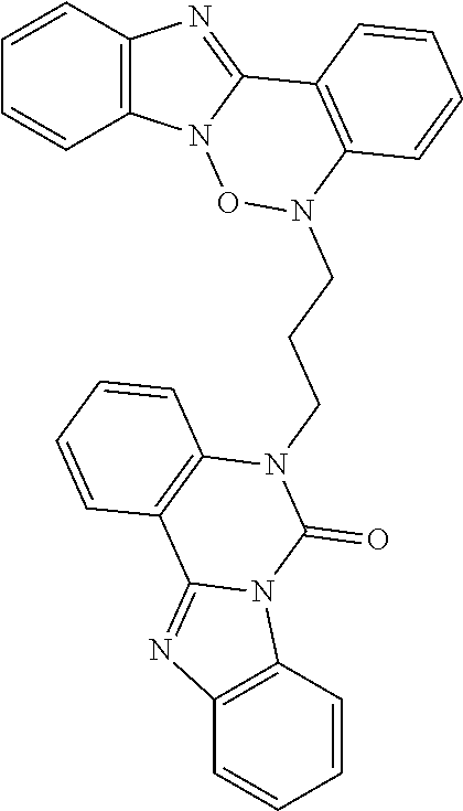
C1=CC2=C(C=C1)N1C(=N2)C2=C(N(CCCN3C(=O)N4C(=NC5=C4C=CC=C5)C4=C3C=CC=C4)O1)C=CC=C2
